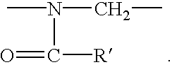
CN(C(=O)[R])CC
